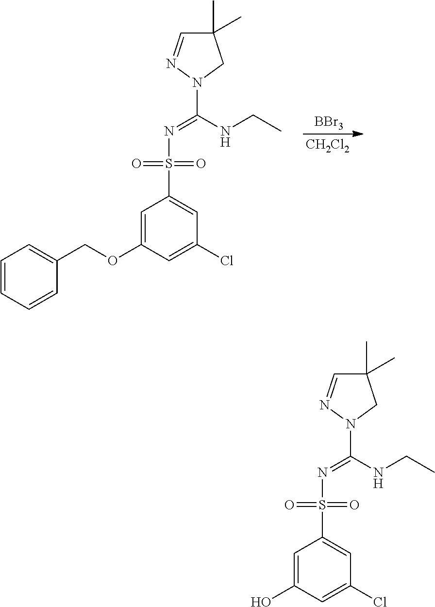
[BBr3].[CH2Cl2].N1(C(NCC)=NS(C2=CC(Cl)=CC(OCC3=CC=CC=C3)=C2)(=O)=O)CC(C)(C)C=N1.N1(C(NCC)=NS(C2=CC(Cl)=CC(O)=C2)(=O)=O)CC(C)(C)C=N1
